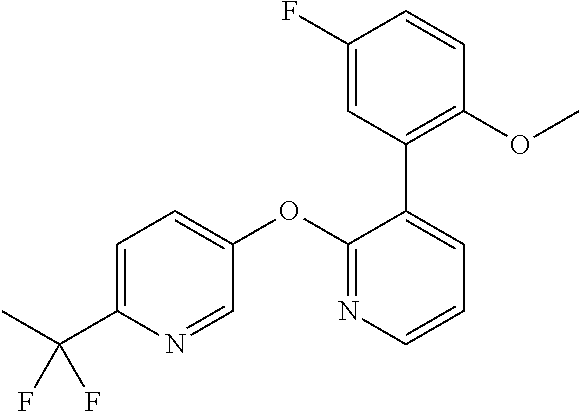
C1=C(C(F)(F)C)N=CC(OC2=NC=CC=C2C2=C(OC)C=CC(F)=C2)=C1
